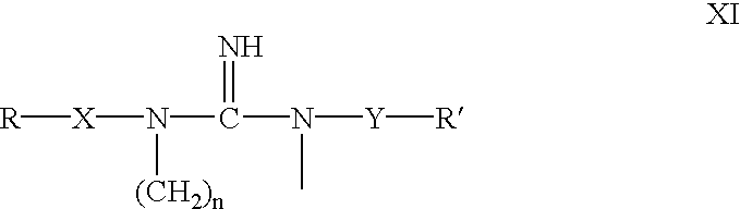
[R][X]N(C(N([Y][R])C)=N)[(CH2)n]
